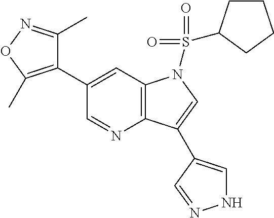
C1(C2=C(C)ON=C2C)=CC2=C(N=C1)C(C1=CNN=C1)=CN2S(=O)(=O)C1CCCC1
